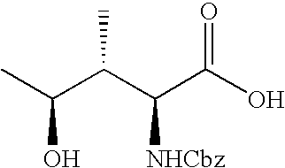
CC(O)C(C)C([NHCbz])C(=O)O
